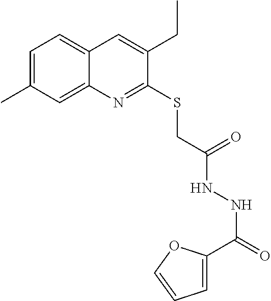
C1=C(C)C=C2C(=C1)C=C(CC)C(SCC(NNC(=O)C1=CC=CO1)=O)=N2
